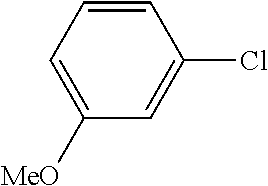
C1([MeO])=CC=CC(Cl)=C1
